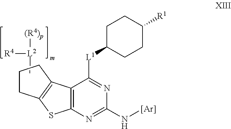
C12=C(N=C(N[Ar])N=C1[L1]C1CCC([R1])CC1)SC1=C2CCC1.C[L2]([R4])[(R4)p]
